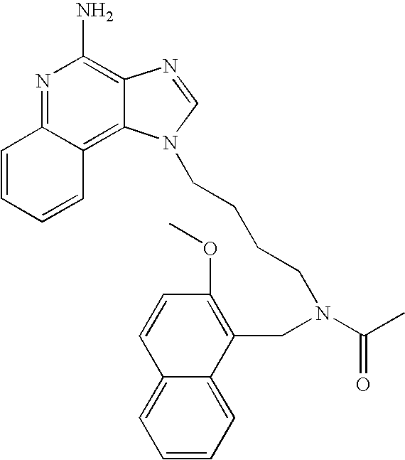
N1=C2C(=C3C(=C1N)N=CN3CCCCN(C(C)=O)CC1=C(OC)C=CC3=CC=CC=C13)C=CC=C2
